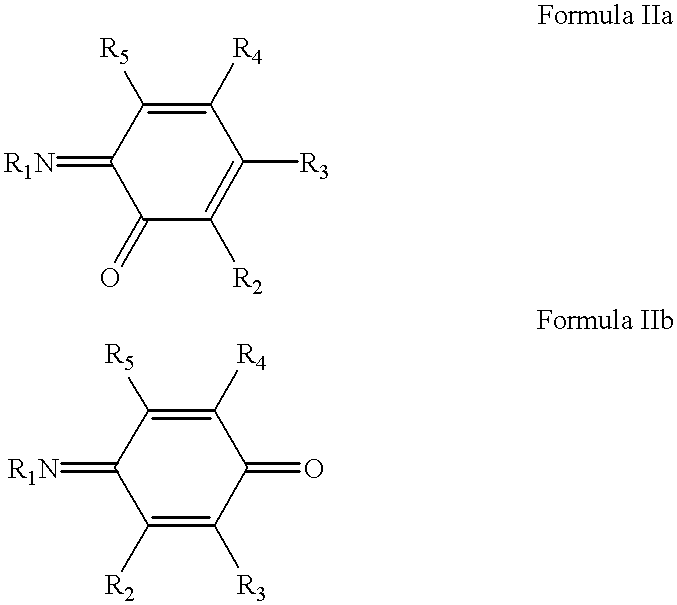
C1(=[R1N])C(=O)C([R2])=C([R3])C([R4])=C1[R5].C1(=[R1N])C([R2])=C([R3])C(=O)C([R4])=C1[R5]
